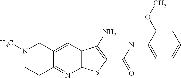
C12=C(C=C3C(=N1)CCN(C)C3)C(N)=C(C(NC1=CC=CC=C1OC)=O)S2
